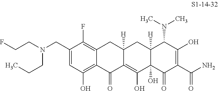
C1(CN(CCF)CCC)=CC(O)=C2C(=C1F)CC1([H])C(=C(O)C3(O)C([H])(C1)C(N(C)C)C(O)=C(C(N)=O)C3=O)C2=O
